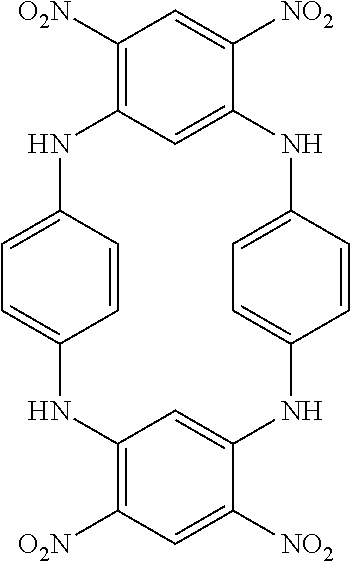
C1([O2N])=C2C=C(C([NO2])=C1)NC1=CC=C(C=C1)NC1=CC(=C([O2N])C=C1[NO2])NC1=CC=C(N2)C=C1
